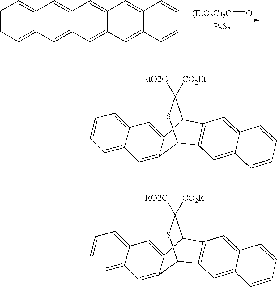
[(EtO2C)2C]=O.[P2S5].C1=CC=C2C(=C1)C=C1C(=C2)C=C2C(=C1)C=C1C(=C2)C=CC=C1.C1=CC=C2C(=C1)C=C1C(=C2)C2SC([EtO2C])([CO2Et])C1C1=C2C=C2C(=C1)C=CC=C2.C1=CC=C2C(=C1)C=C1C(=C2)C2SC([RO2C])([CO2R])C1C1=C2C=C2C(=C1)C=CC=C2
